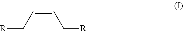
[R]CC=CC[R]
